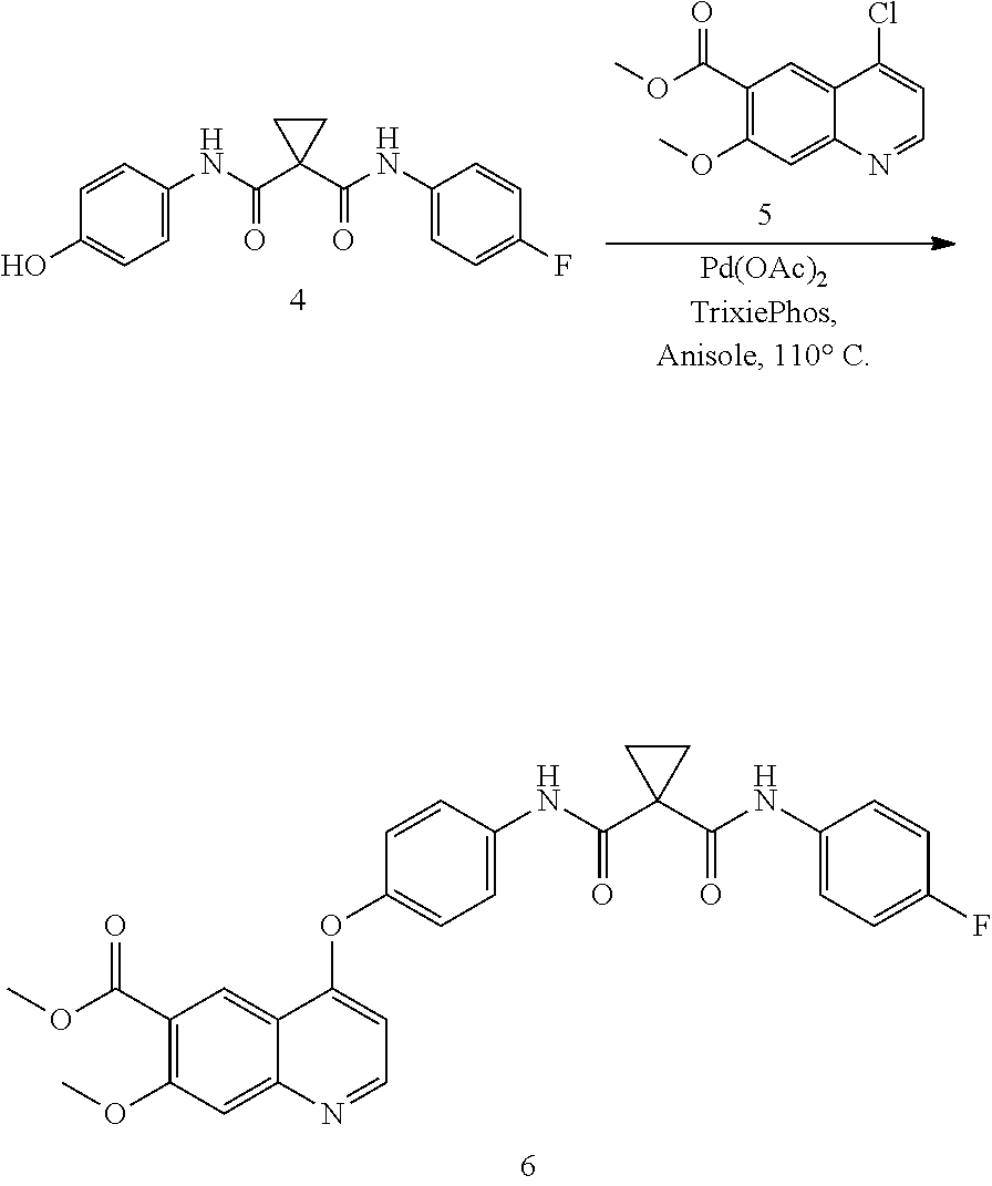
C1(C(=O)NC2=CC=C(F)C=C2)(C(=O)NC2=CC=C(OC3=CC=NC4=CC(OC)=C(C(OC)=O)C=C34)C=C2)CC1.C1=CC(F)=CC=C1NC(C1(C(=O)NC2=CC=C(O)C=C2)CC1)=O.O(C)C1=C(C(OC)=O)C=C2C(Cl)=CC=NC2=C1
